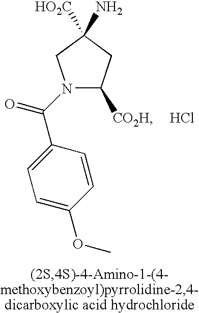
N1(C(C2=CC=C(OC)C=C2)=O)C([CO2H])CC([HO2C])(N)C1.Cl
